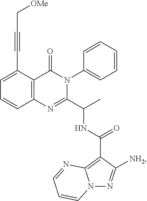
C12=C(C(C#CC[OMe])=CC=C1)C(=O)N(C1=CC=CC=C1)C(C(C)NC(C1=C3N(N=C1[NH2])C=CC=N3)=O)=N2
